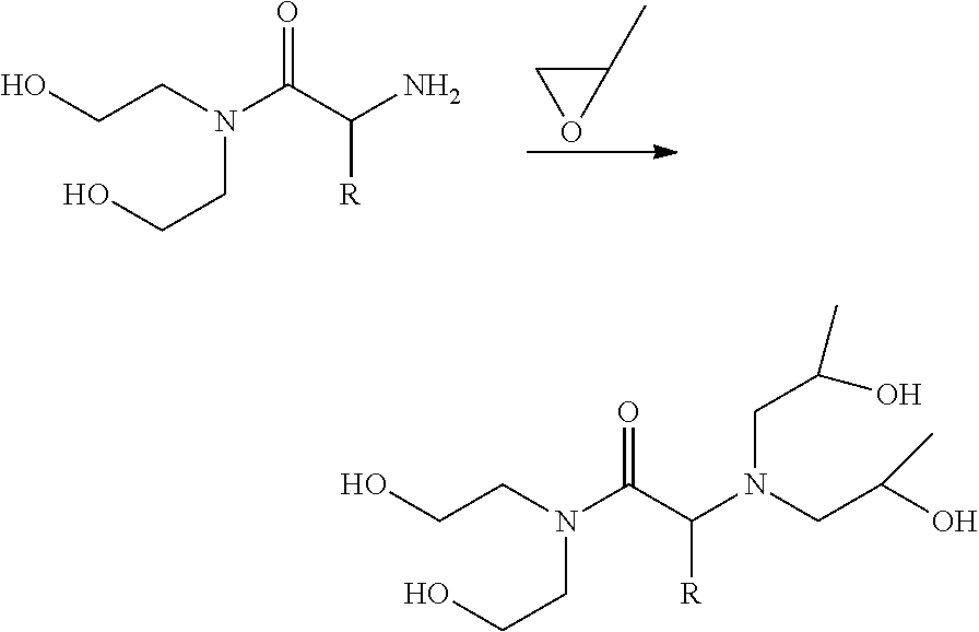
C(CN(CCO)C(C(N)[R])=O)O.C1(C)CO1.C(CN(CCO)C(C(N(CC(O)C)CC(O)C)[R])=O)O
